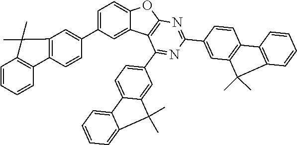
C1=CC=CC2=C1C(C)(C)C1=C2C=CC(C2=CC=C3C(=C2)C2=C(O3)N=C(C3=CC4=C(C=C3)C3=C(C=CC=C3)C4(C)C)N=C2C2=CC=C3C(=C2)C(C)(C)C2=CC=CC=C32)=C1
